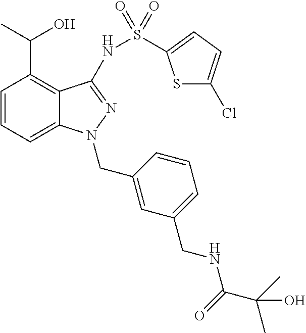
C1=CC=C2C(=C1C(C)O)C(NS(=O)(=O)C1=CC=C(Cl)S1)=NN2CC1=CC(CNC(C(C)(O)C)=O)=CC=C1
